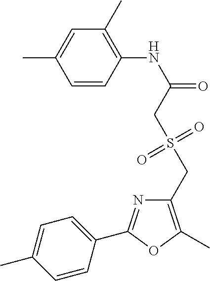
C1=CC(NC(=O)CS(CC2=C(C)OC(C3=CC=C(C)C=C3)=N2)(=O)=O)=C(C)C=C1C
